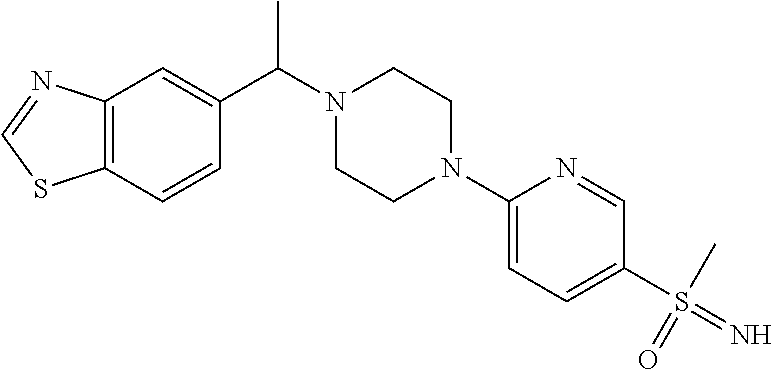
C12=C(C=CC(C(N3CCN(C4=CC=C(S(=N)(C)=O)C=N4)CC3)C)=C1)SC=N2
